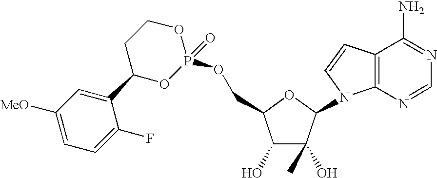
C1(O)C(O)(C)C(N2C3=C(C=C2)C(N)=NC=N3)OC1COP1(=O)OCCC(C2=CC([MeO])=CC=C2F)O1
